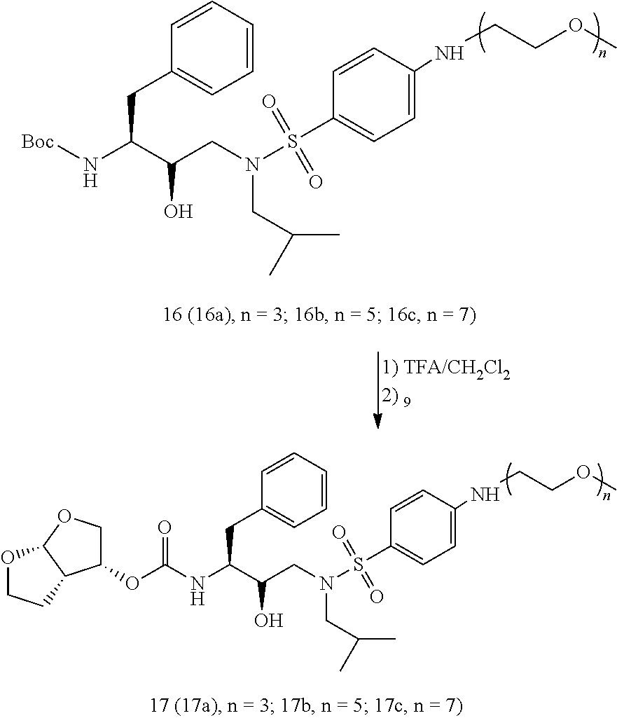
[Boc]NC(C(O)CN(CC(C)C)S(C1=CC=C(NCCOC)C=C1)(=O)=O)CC1=CC=CC=C1.C(NC(C(O)CN(CC(C)C)S(C1=CC=C(NCCOC)C=C1)(=O)=O)CC1=CC=CC=C1)(OC1COC2C1CCO2)=O
